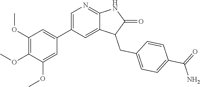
C1(OC)=C(OC)C(OC)=CC(C2=CN=C3C(=C2)C(CC2=CC=C(C(=O)N)C=C2)C(=O)N3)=C1
